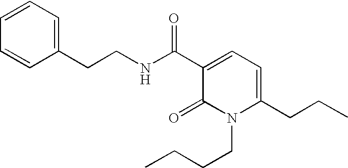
C(CNC(C1=CC=C(CCC)N(CCCC)C1=O)=O)C1=CC=CC=C1
